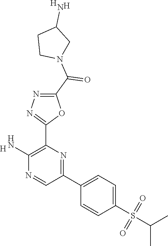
[H].C1(N)=C(C2=NN=C(C(N3CC(N)CC3)=O)O2)N=C(C2=CC=C(S(C(C)C)(=O)=O)C=C2)C=N1.[H].[H]
